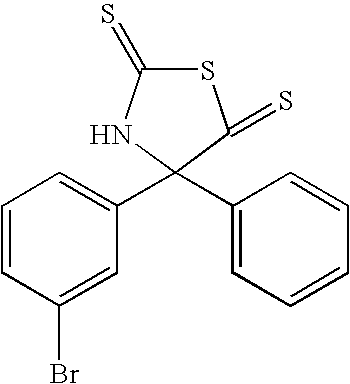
S1C(=S)NC(C2=CC=CC(Br)=C2)(C2=CC=CC=C2)C1=S
